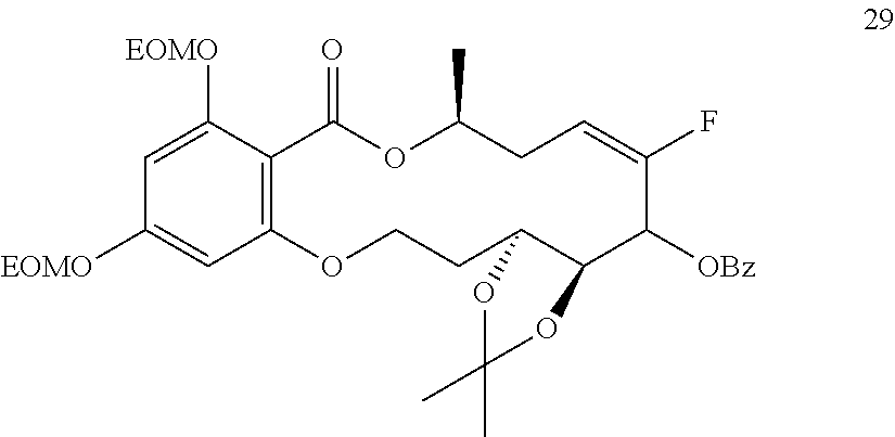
C1(C)CC=C(F)C([OBz])C2C(CCOC3=C(C([EOMO])=CC([EOMO])=C3)C(=O)O1)OC(C)(C)O2
